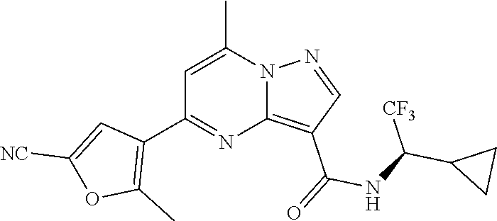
C12=C(C(=O)NC(C3CC3)[CF3])C=NN1C(C)=CC(C1=C(C)OC([NC])=C1)=N2
